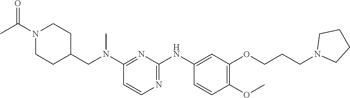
C1(N(CC2CCN(C(C)=O)CC2)C)=NC(NC2=CC(OCCCN3CCCC3)=C(OC)C=C2)=NC=C1
